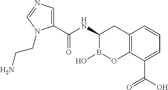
C12=C(C(C(O)=O)=CC=C1)OB(O)C(NC(C1=CN=CN1CCN)=O)C2
